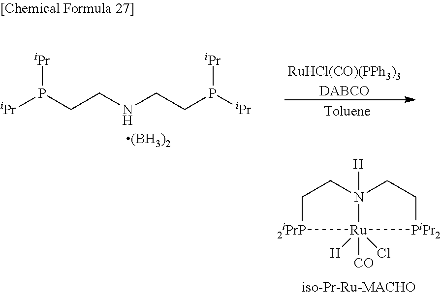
[2iPrP]1CCN2([H])CC[PiPr2][Ru]12([CO])([H])Cl.[iPr]P(CCNCCP([iPr])[iPr])[iPr].[RuHCl(CO)(PPh3)3DABCO]
